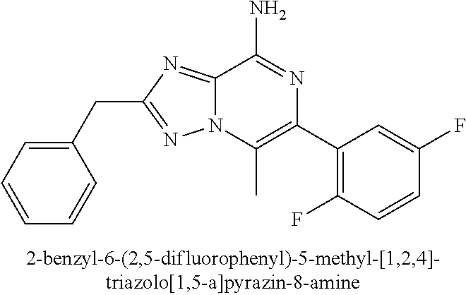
C12=NC(CC3=CC=CC=C3)=NN1C(C)=C(C1=C(F)C=CC(F)=C1)N=C2N
